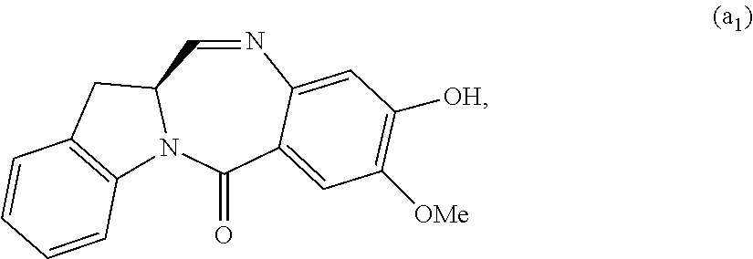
[OH]C1=C([OMe])C=C2C(=C1)N=CC1N(C2=O)C2=C(C1)C=CC=C2
